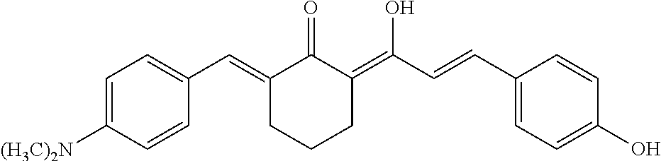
C1=C([(H3C)2N])C=CC(C=C2C(=O)C(=C(O)C=CC3=CC=C(O)C=C3)CCC2)=C1
